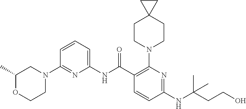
C1(NC(C2=C(N3CCC4(CC3)CC4)N=C(NC(CCO)(C)C)C=C2)=O)=CC=CC(N2CC(C)OCC2)=N1
